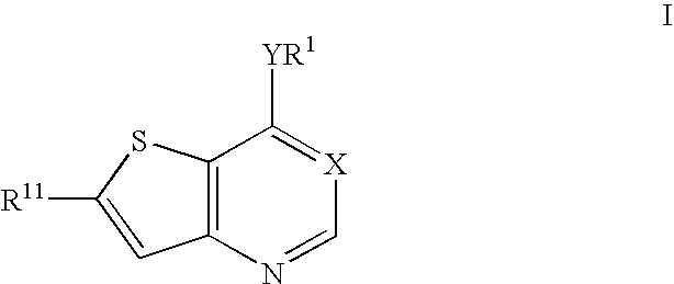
C12=C(N=C[X]=C1[YR1])C=C([R11])S2
